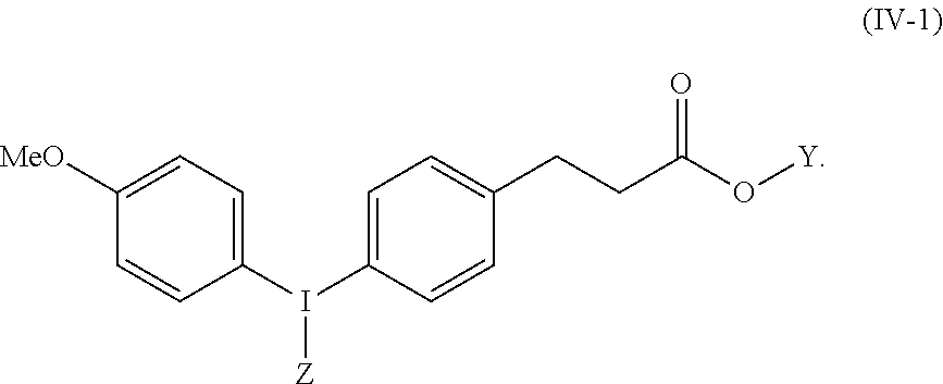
C1=C(I([Z])C2=CC=C([MeO])C=C2)C=CC(CCC(=O)O[Y])=C1
